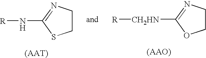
C1CN=C(N[R])S1.C1CN=C([CH2HN][R])O1
